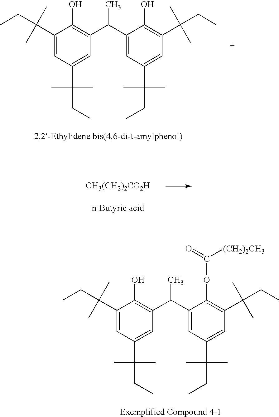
C1(C(C)(C)CC)=CC(C(C)(C)CC)=CC(C(C2=CC(C(C)(C)CC)=CC(C(C)(C)CC)=C2O)C)=C1O.[CH3(CH2)2CO2H].C1(C(C)(C)CC)=CC(C(C)(C)CC)=CC(C(C2=CC(C(C)(C)CC)=CC(C(C)(C)CC)=C2OC([(CH2)2CH3])=O)C)=C1O
